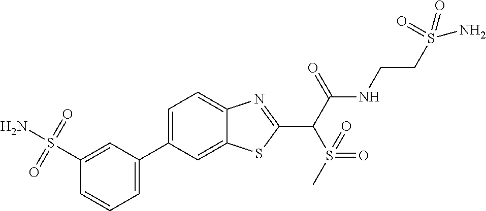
C1=C(C2=CC=CC(S(N)(=O)=O)=C2)C=C2C(=C1)N=C(C(C(NCCS(N)(=O)=O)=O)S(=O)(=O)C)S2
